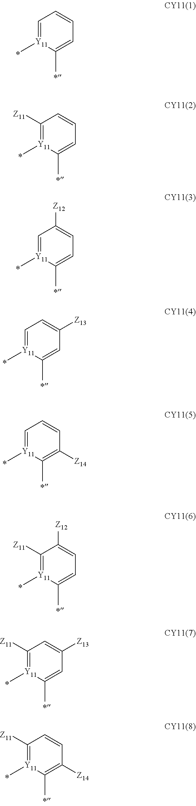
C1=[Y11](C)C(C)=CC=C1.C1([Z11])=[Y11](C)C(C)=CC=C1.C1=[Y11](C)C(C)=CC=C1[Z12].C1=[Y11](C)C(C)=CC([Z13])=C1.C1=[Y11](C)C(C)=C([Z14])C=C1.C1([Z11])=[Y11](C)C(C)=CC=C1[Z12].C1([Z11])=[Y11](C)C(C)=CC([Z13])=C1.C1([Z11])=[Y11](C)C(C)=C([Z14])C=C1
